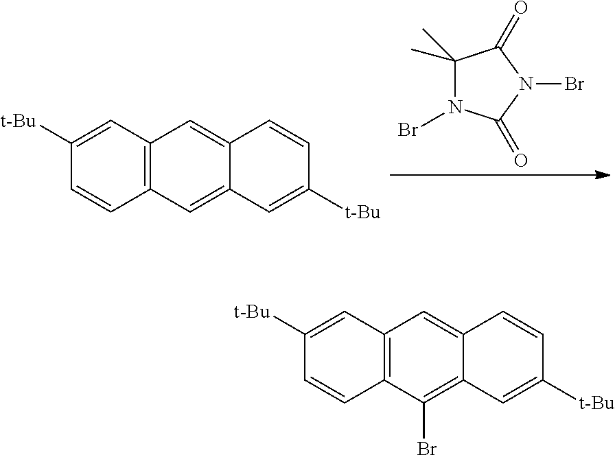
C12=C(C=C([t-Bu])C=C1)C=C1C(=C2)C=C([t-Bu])C=C1.C1(C)(C)N(Br)C(=O)N(Br)C1=O.C12=C(C=C([t-Bu])C=C1)C=C1C(=C2Br)C=C([t-Bu])C=C1
